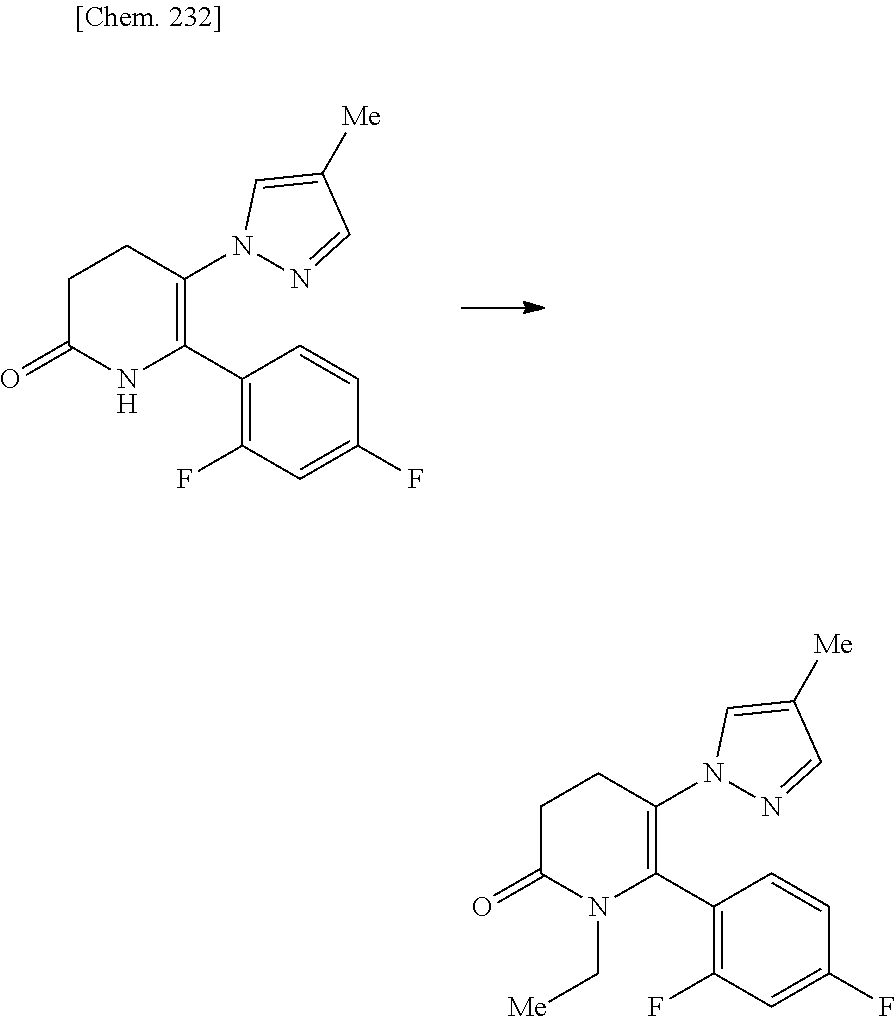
C1C(=O)NC(C2=C(F)C=C(F)C=C2)=C(N2N=CC([Me])=C2)C1.C1C(=O)N(C[Me])C(C2=C(F)C=C(F)C=C2)=C(N2N=CC([Me])=C2)C1
